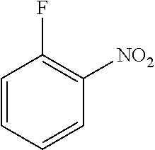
C1=CC=CC([NO2])=C1F
